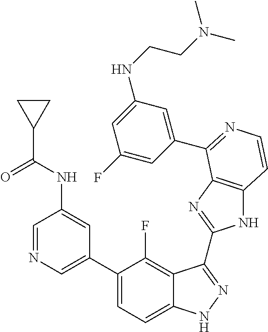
C1(C2=CN=CC(NC(C3CC3)=O)=C2)=CC=C2C(=C1F)C(C1=NC3=C(N1)C=CN=C3C1=CC(NCCN(C)C)=CC(F)=C1)=NN2
